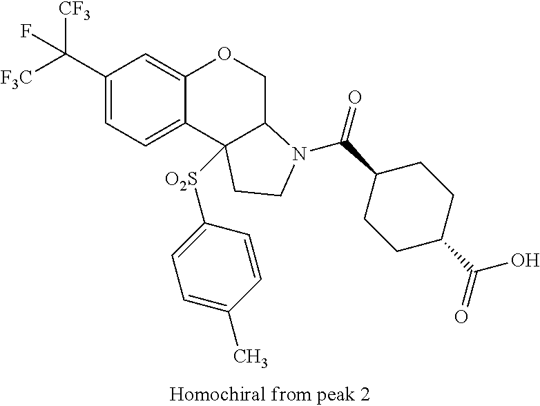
C1(C([F3C])([CF3])F)=CC=C2C(=C1)OCC1C2([O2S]C2=CC=C(C)C=C2)CCN1C(C1CCC(C(=O)O)CC1)=O
